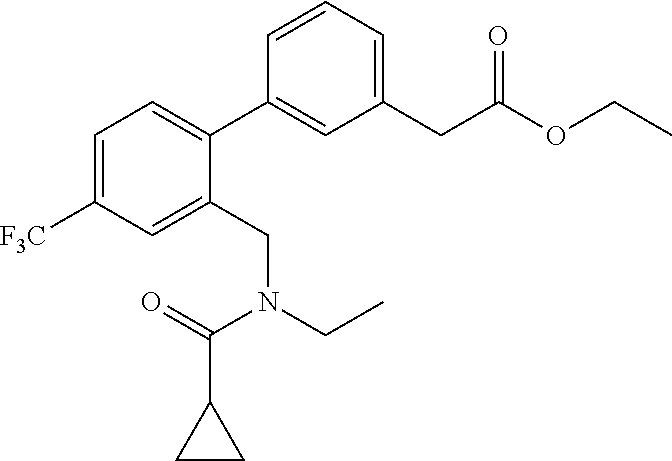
C1=C([F3C])C=C(CN(CC)C(=O)C2CC2)C(C2=CC(CC(OCC)=O)=CC=C2)=C1
